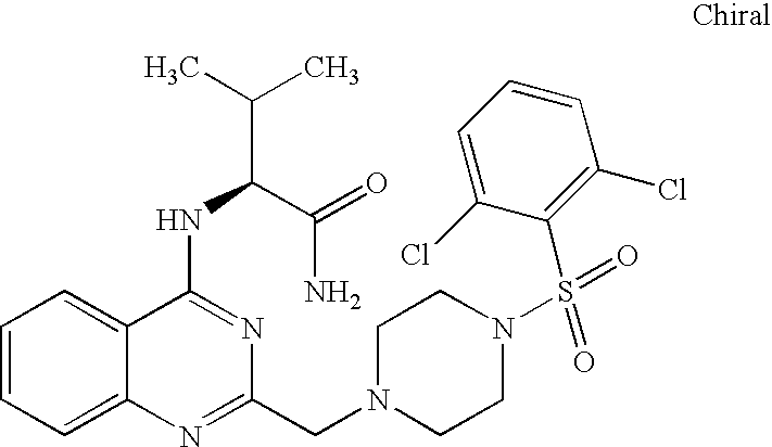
C1=CC=C2C(=C1)C(NC(C(C)C)C(=O)N)=NC(CN1CCN(S(=O)(C3=C(Cl)C=CC=C3Cl)=O)CC1)=N2
